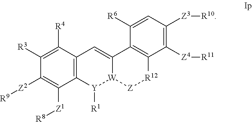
C1([R3])=C([R4])C2=C(C([Z1][R8])=C1[Z2][R9])[Y]([R1])[W]1C(=C2)C2=C([R12][Z]1)C([Z4][R11])=C([Z3][R10])C=C2[R6]
